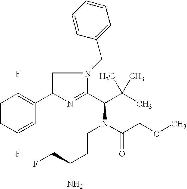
C1=CC(F)=CC(C2=CN(CC3=CC=CC=C3)C(C(C(C)(C)C)N(C(COC)=O)CCC(N)CF)=N2)=C1F
